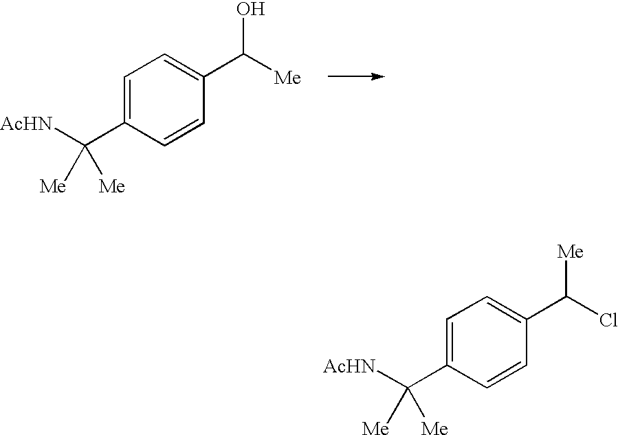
C1=C(C([AcHN])([Me])[Me])C=CC(C([Me])O)=C1.C1=C(C([AcHN])([Me])[Me])C=CC(C(Cl)[Me])=C1
